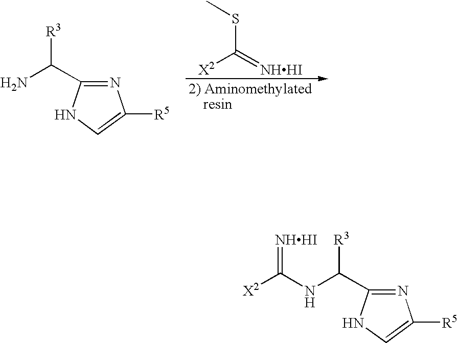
CSC(=[NHHI])[X2].C(N)([R3])C1=NC([R5])=CN1.C(NC([X2])=[NHHI])([R3])C1=NC([R5])=CN1
